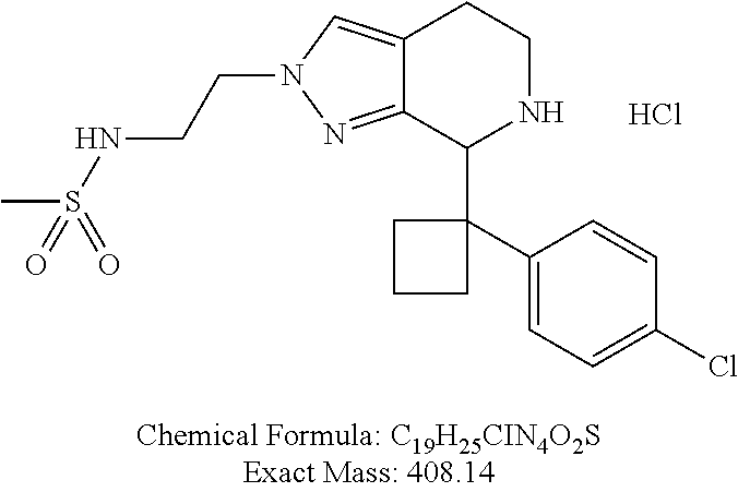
Cl.C12=NN(CCNS(C)(=O)=O)C=C1CCNC2C1(C2=CC=C(Cl)C=C2)CCC1
